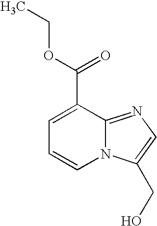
N12C(=NC=C1CO)C(C(=O)OCC)=CC=C2
